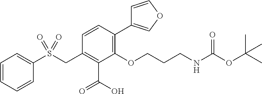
C1=CC=CC(S(CC2=C(C(O)=O)C(OCCCNC(OC(C)(C)C)=O)=C(C3=COC=C3)C=C2)(=O)=O)=C1
